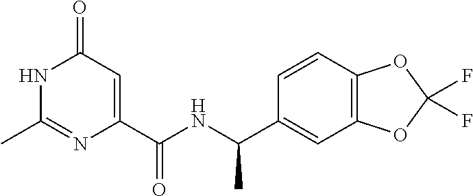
N1C(C)=NC(C(NC(C2=CC3=C(C=C2)OC(F)(F)O3)C)=O)=CC1=O
